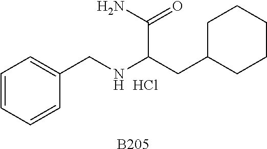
C1=CC=CC(CNC(CC2CCCCC2)C(N)=O)=C1.[B205].Cl
